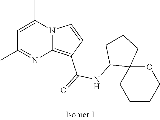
C1=C(C)N2C(=C(C(=O)NC3C4(OCCCC4)CCC3)C=C2)N=C1C
